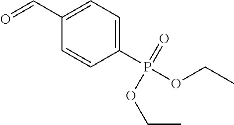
O=CC1=CC=C(P(OCC)(=O)OCC)C=C1
